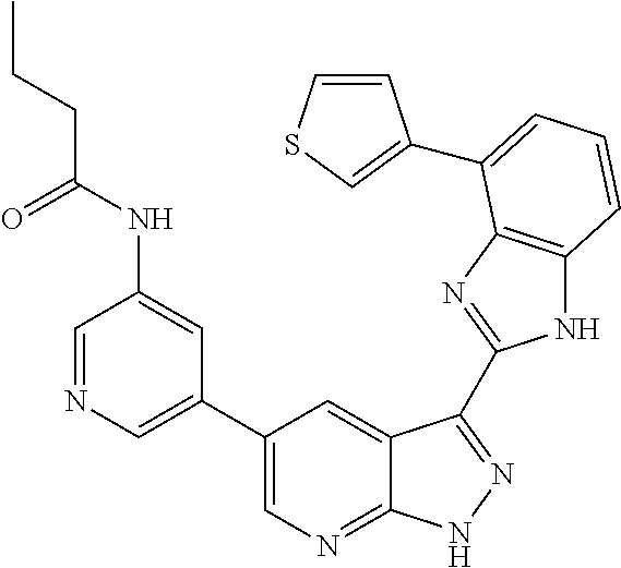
N1C2=C(N=C1C1=NNC3=NC=C(C4=CN=CC(NC(CCC)=O)=C4)C=C31)C(C1=CSC=C1)=CC=C2
